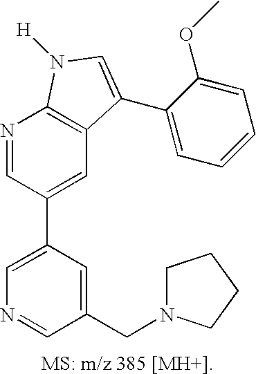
C1(C2=CC3=C(N=C2)N([H])C=C3C2=CC=CC=C2OC)=CN=CC(CN2CCCC2)=C1
